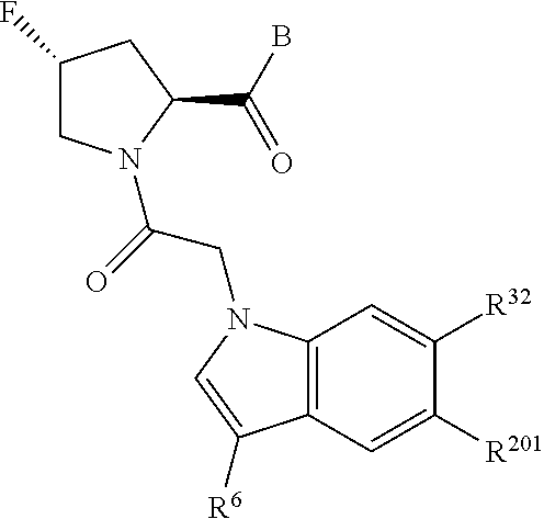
C1(F)CN(C(=O)CN2C3=C(C=C([R201])C([R32])=C3)C([R6])=C2)C(C(B)=O)C1
